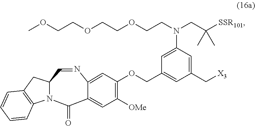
C1=C(COC2=C([OMe])C=C3C(=O)N4C(C=NC3=C2)CC2=C4C=CC=C2)C=C(N(CC([SSR101])(C)C)CCOCCOCCOC)C=C1C[X3]
